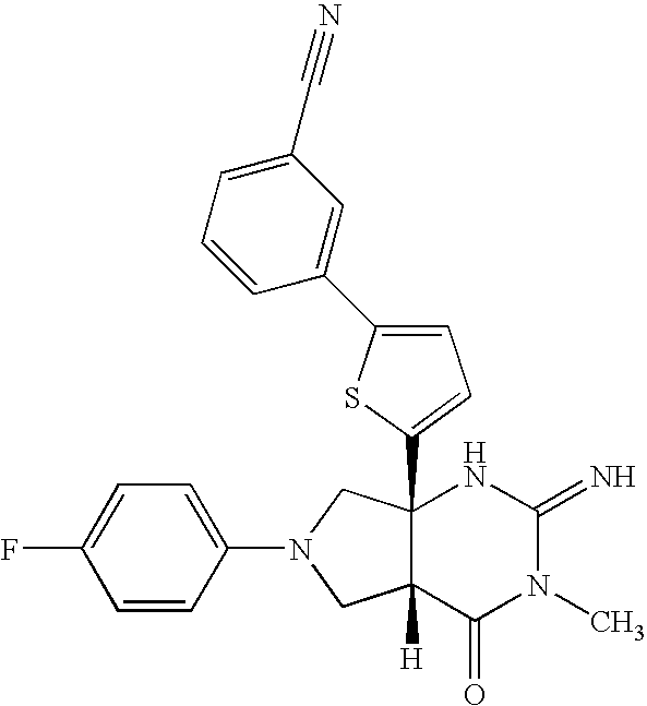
C12(C3=CC=C(C4=CC(C#N)=CC=C4)S3)C([H])(C(=O)N(C)C(=N)N1)CN(C1=CC=C(F)C=C1)C2
